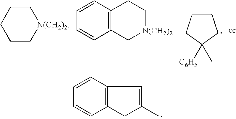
C1C[N(CH2)2]CCC1.[N(CH2)2]1CCC2=C(C1)C=CC=C2.C1CCC([C6H5])(C)C1.C12=C(CC(C)=C1)C=CC=C2
